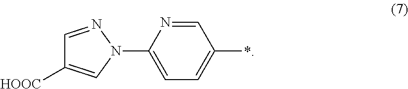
C1=NC(N2C=C([HOOC])C=N2)=CC=C1*
